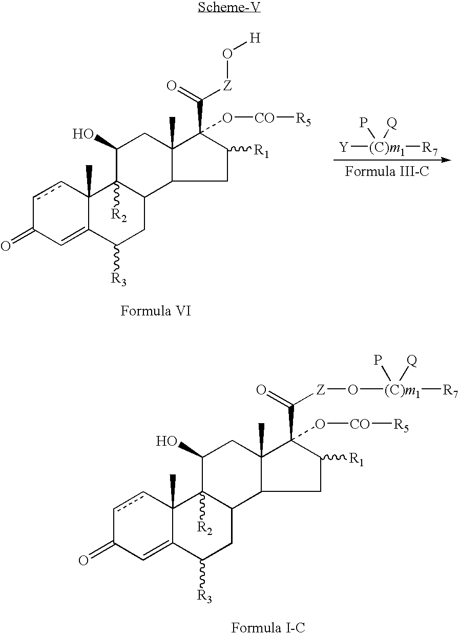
[Y][(C)m1]([R7])(P)[Q].c1cC2(C)C(=CC1=O)C([R3])CC1C2([R2])C(O)CC2(C)C1CC([R1])C2(C(=O)[Z]O[H])O[CO][R5].c1cC2(C)C(=CC1=O)C([R3])CC1C2([R2])C(O)CC2(C)C1CC([R1])C2(C(=O)[Z]O[(C)m1]([R7])(P)[Q])O[CO][R5]
